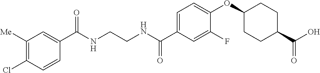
C(NCCNC(C1=CC=C(OC2CCC(C(O)=O)CC2)C(F)=C1)=O)(=O)C1=CC([Me])=C(Cl)C=C1
